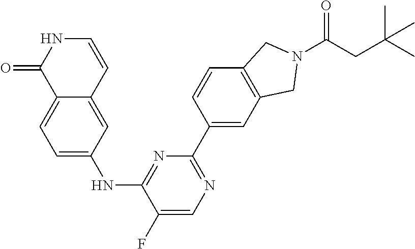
C12=CC=C(NC3=NC(C4=CC5=C(C=C4)CN(C(CC(C)(C)C)=O)C5)=NC=C3F)C=C1C=CNC2=O
